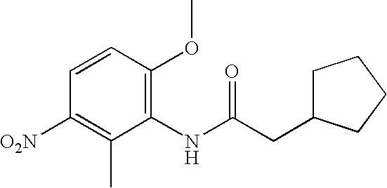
C1([O2N])=C(C)C(NC(CC2CCCC2)=O)=C(OC)C=C1
